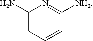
C1(N)=CC=CC([NH2])=N1
